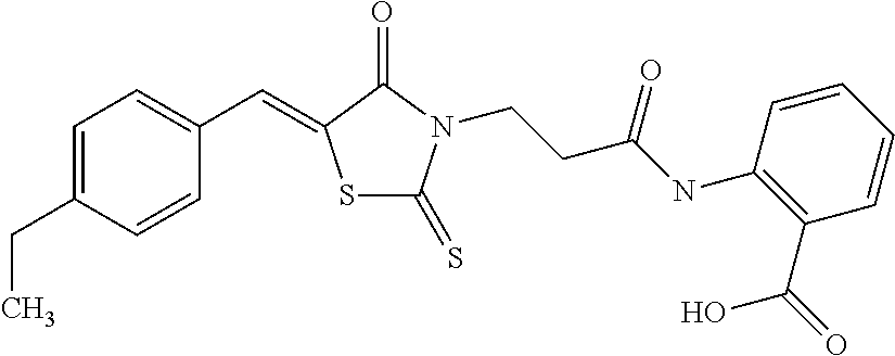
C1=CC(CC)=CC=C1C=C1SC(=S)N(CCC(NC2=C(C(=O)O)C=CC=C2)=O)C1=O
